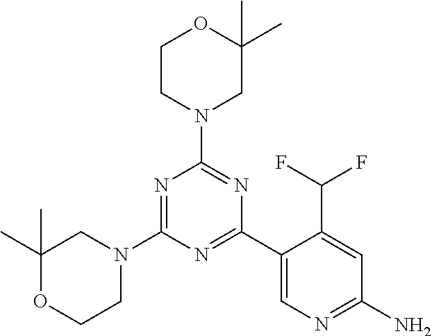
N1=C(N2CC(C)(C)OCC2)N=C(C2=CN=C(N)C=C2C(F)F)N=C1N1CC(C)(C)OCC1
